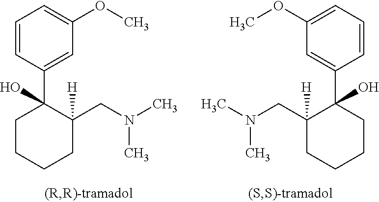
C1=CC(C2(O)CCCCC2([H])CN(C)C)=CC(OC)=C1.C1=CC(C2(O)CCCCC2([H])CN(C)C)=CC(OC)=C1
